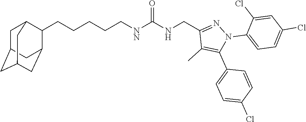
C(CCCC[NN]C(NCC1=NN(C2=CC=C(Cl)C=C2Cl)C(C2=CC=C(Cl)C=C2)=C1C)=O)C1C2CC3CC(CC1C3)C2
